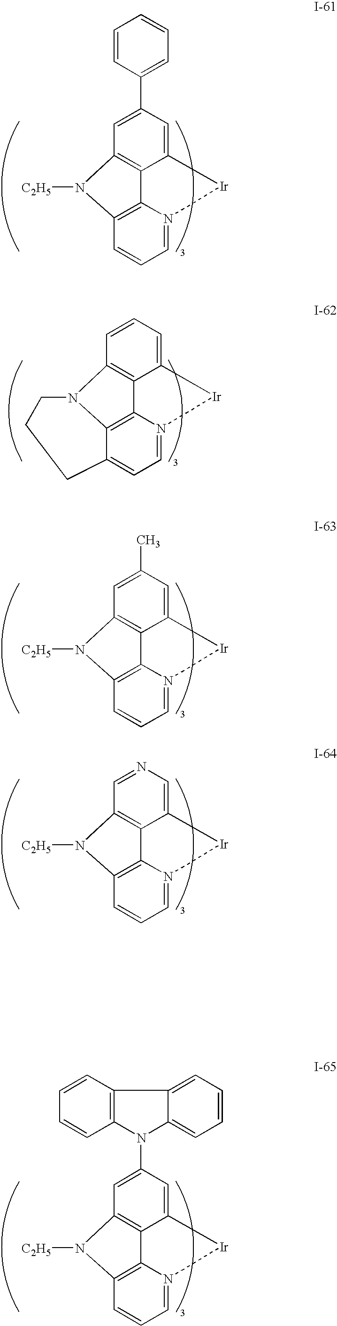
C1=N2C3=C4C(=C1)CCCN4C1=C3C(=CC=C1)[Ir]2.C1=N2C3=C(C=C1)N([C2H5])C1=C3C(=CC(C3=CC=CC=C3)=C1)[Ir]2.C1=N2C3=C(C=C1)N([C2H5])C1=C3C(=CC(C)=C1)[Ir]2.C1=N2C3=C(C=C1)N([C2H5])C1=C3C(=CN=C1)[Ir]2.C1=N2C3=C(C=C1)N([C2H5])C1=C3C(=CC(N3C4=C(C5=CC=CC=C35)C=CC=C4)=C1)[Ir]2
